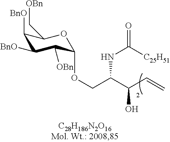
C1([BnO])C([BnO])C([OBn])C(OCC(C(C=C)O)NC(=O)[C25H51])OC1C[OBn]
